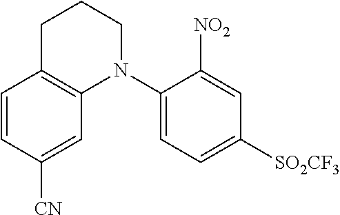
C1=CC([CN])=CC2=C1CCCN2C1=CC=C([SO2CF3])C=C1[NO2]
